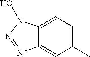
C12=CC(C)=CC=C1N(O)N=N2
